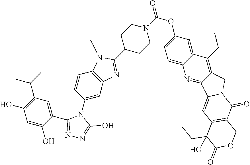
N1(C(=O)OC2=CC=C3C(=C2)C(CC)=C2C(=N3)C3=CC4=C(C(=O)N3C2)COC(=O)C4(CC)O)CCC(C2=NC3=C(N2C)C=CC(N2C(O)=NN=C2C2=CC(C(C)C)=C(O)C=C2O)=C3)CC1
